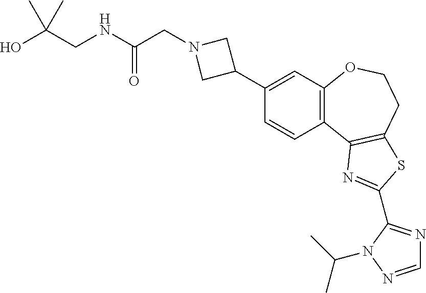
C1=CC2=C(C=C1C1CN(CC(NCC(C)(O)C)=O)C1)OCCC1=C2N=C(C2=NC=NN2C(C)C)S1
